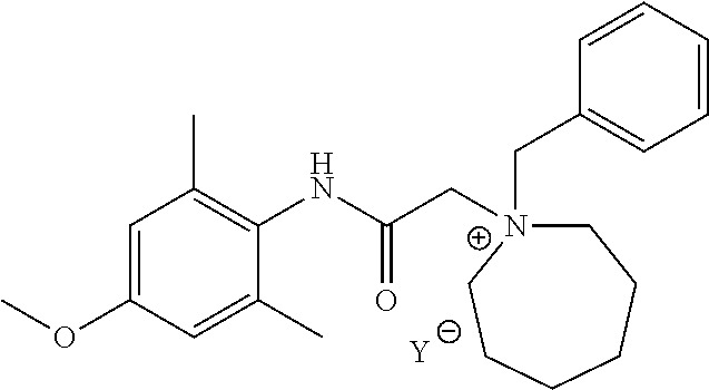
[Y].C1=C(OC)C=C(C)C(NC(C[N+]2(CC3=CC=CC=C3)CCCCCC2)=O)=C1C
